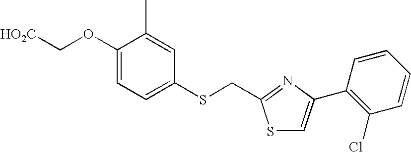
[HO2C]COC1=CC=C(SCC2=NC(C3=C(Cl)C=CC=C3)=CS2)C=C1C
